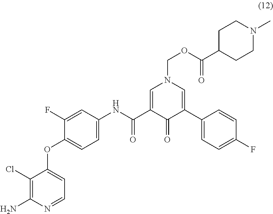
C1(Cl)=C(N)N=CC=C1OC1=CC=C(NC(C2=CN(COC(C3CCN(C)CC3)=O)C=C(C3=CC=C(F)C=C3)C2=O)=O)C=C1F
